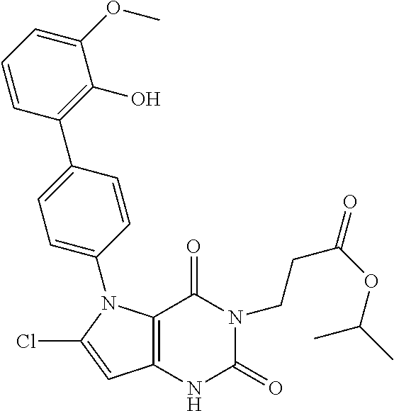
C12=C(C=C(Cl)N1C1=CC=C(C3=C(O)C(OC)=CC=C3)C=C1)NC(=O)N(CCC(OC(C)C)=O)C2=O
